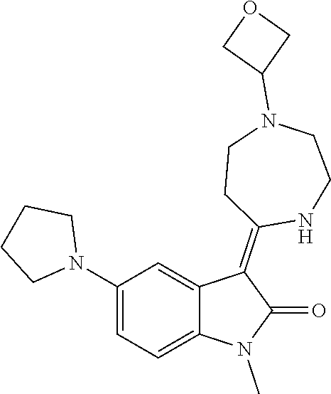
N1(C2=CC=C3C(=C2)C(=C2NCCN(C4COC4)CC2)C(=O)N3C)CCCC1
